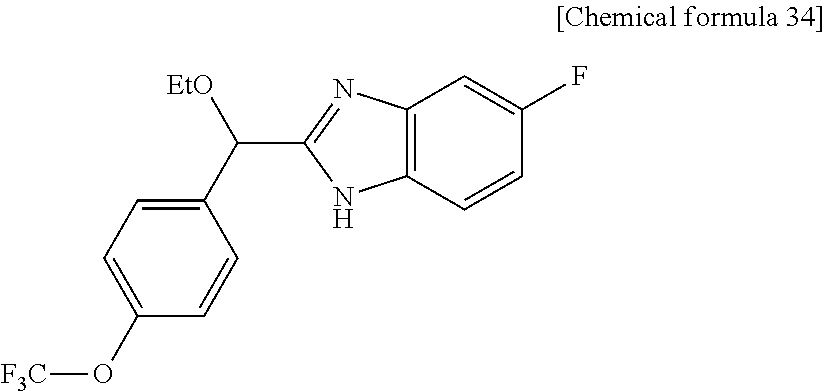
[F3C]OC1=CC=C(C([EtO])C2=NC3=C(N2)C=CC(F)=C3)C=C1
